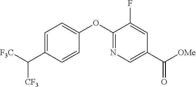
C1=C(C([F3C])[CF3])C=CC(OC2=NC=C(C([OMe])=O)C=C2F)=C1
